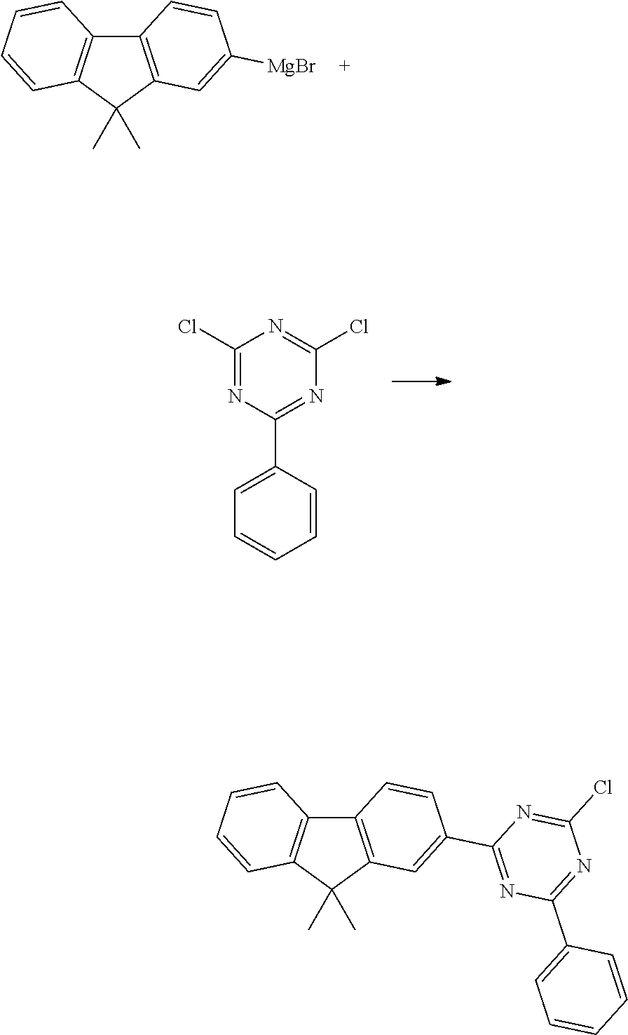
C12=C(C(C)(C)C3=C1C=CC=C3)C=C([MgBr])C=C2.C1(C2=CC=CC=C2)=NC(Cl)=NC(Cl)=N1.C12=C(C(C)(C)C3=C1C=CC=C3)C=C(C1=NC(C3=CC=CC=C3)=NC(Cl)=N1)C=C2
